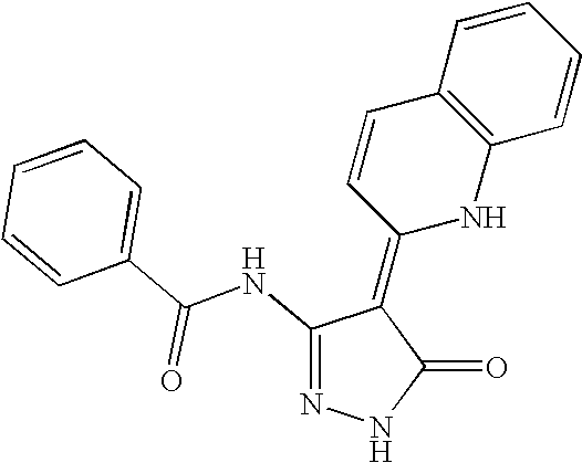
N1=C(NC(=O)C2=CC=CC=C2)C(=C2NC3=C(C=C2)C=CC=C3)C(=O)N1
